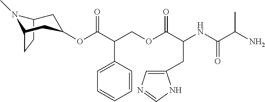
C12CCC(N1C)CC(OC(C(COC(C(NC(C(N)C)=O)CC1=CN=CN1)=O)C1=CC=CC=C1)=O)C2
